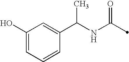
C(NC(=O)C)(C1=CC(O)=CC=C1)C
